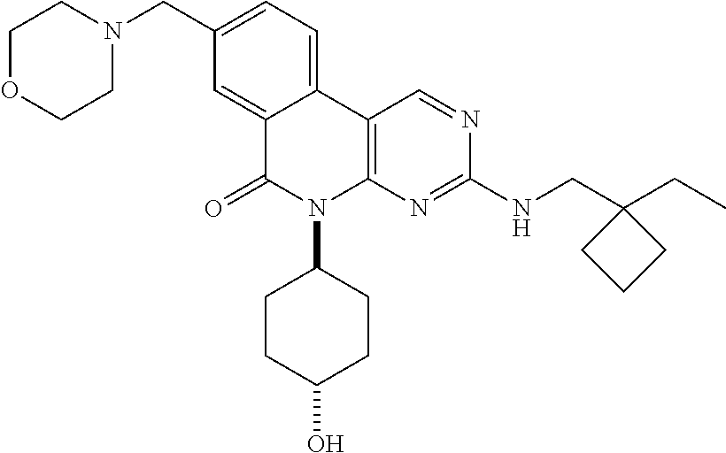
C12=CC=C(CN3CCOCC3)C=C1C(=O)N(C1CCC(O)CC1)C1=C2C=NC(NCC2(CC)CCC2)=N1
